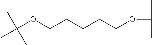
CC(OCCCCCOC(C)C)(C)C
